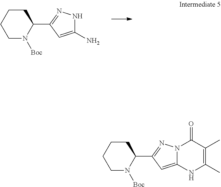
C1N([Boc])C(C2=NNC(N)=C2)CCC1.C1N([Boc])C(C2=NN3C(=C2)NC(C)=C(C)C3=O)CCC1
